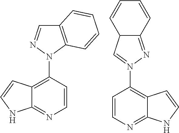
C1(N2N=CC3=C2C=CC=C3)=C2C(=NC=C1)NC=C2.C1=CN=C2C(=C1N1=CC3C(=N1)C=CC=C3)C=CN2
